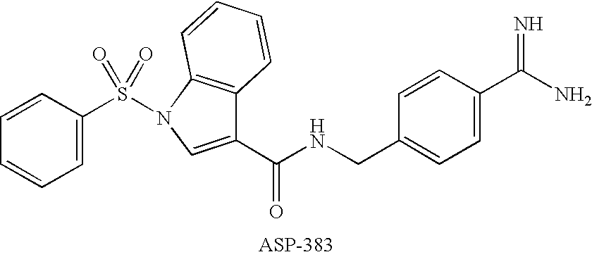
C1=C(S(=O)(=O)N2C3=C(C(C(NCC4=CC=C(C(N)=N)C=C4)=O)=C2)C=CC=C3)C=CC=C1
